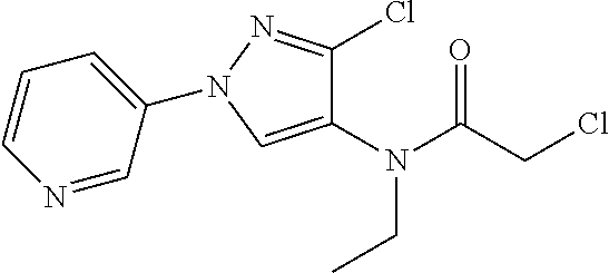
N(C(CCl)=O)(CC)C1=CN(C2=CC=CN=C2)N=C1Cl
